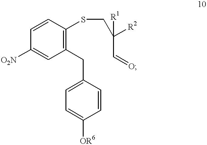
C1=C(CC2=C(SCC(C=O)([R1])[R2])C=CC([O2N])=C2)C=CC([OR6])=C1
